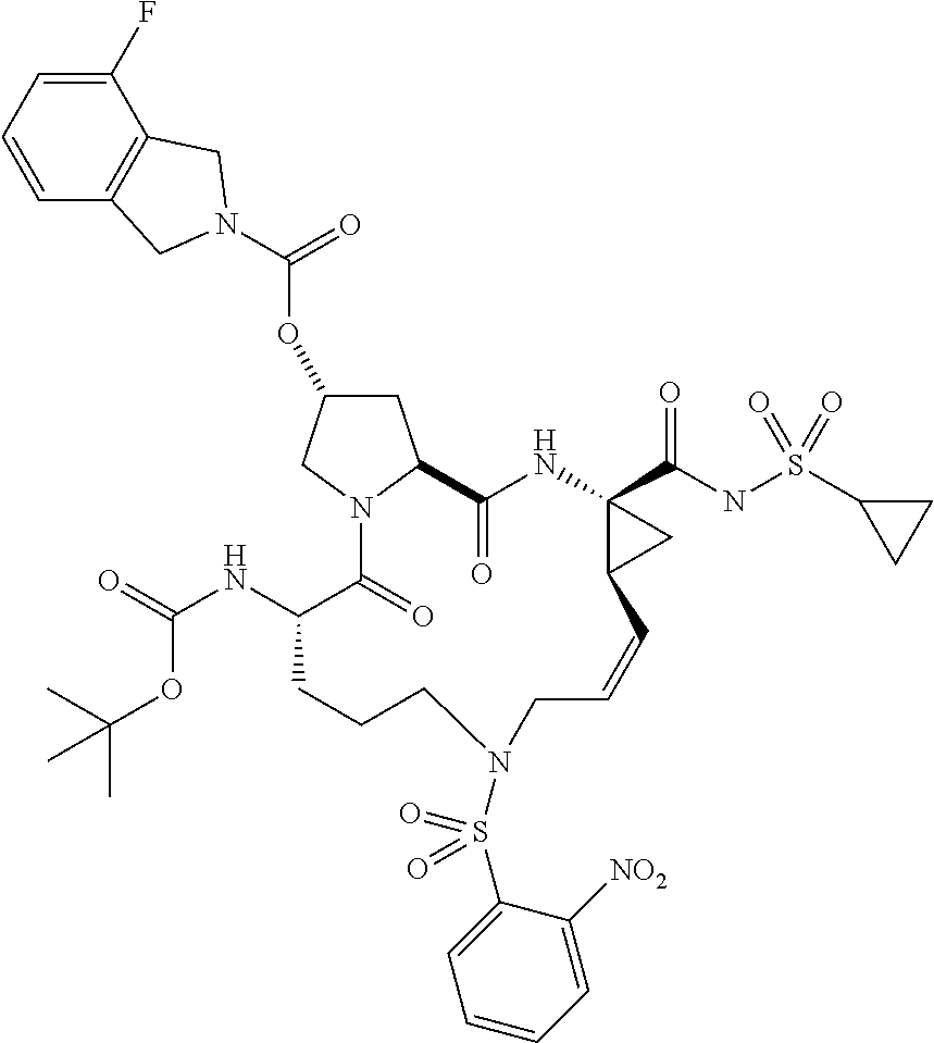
O(C1CC2N(C1)C(=O)C(NC(=O)OC(C)(C)C)CCCN(S(C1=CC=CC=C1[NO2])(=O)=O)CC=CC1C(C(NS(C3CC3)(=O)=O)=O)(NC2=O)C1)C(=O)N1CC2=C(C(F)=CC=C2)C1
